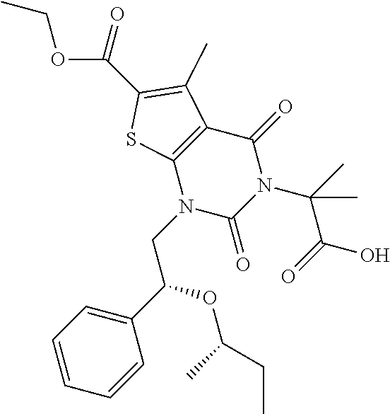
C12=C(N(CC(C3=CC=CC=C3)OC(C)CC)C(=O)N(C(C(=O)O)(C)C)C1=O)SC(C(OCC)=O)=C2C
